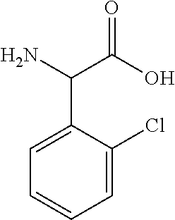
C1(C(N)C(O)=O)=CC=CC=C1Cl
